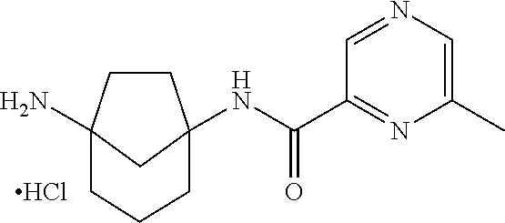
C1CC2(N)CC1(NC(C1=NC(C)=CN=C1)=O)CCC2.Cl
